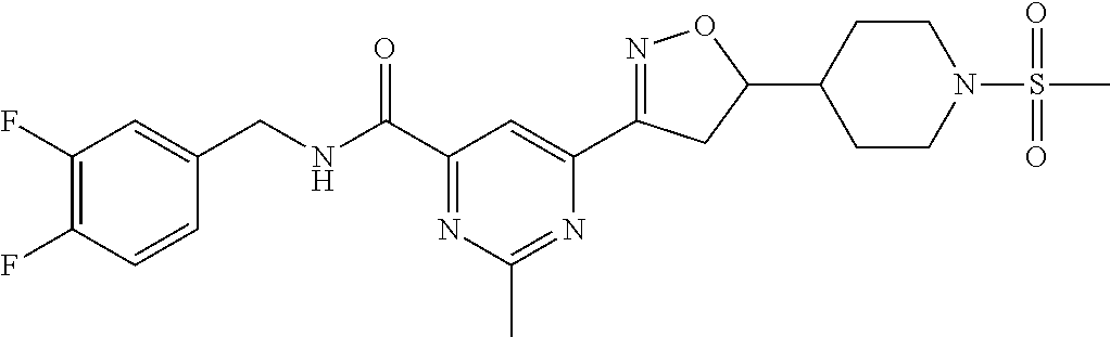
C1(F)=C(F)C=CC(CNC(C2=NC(C)=NC(C3=NOC(C4CCN(S(C)(=O)=O)CC4)C3)=C2)=O)=C1
